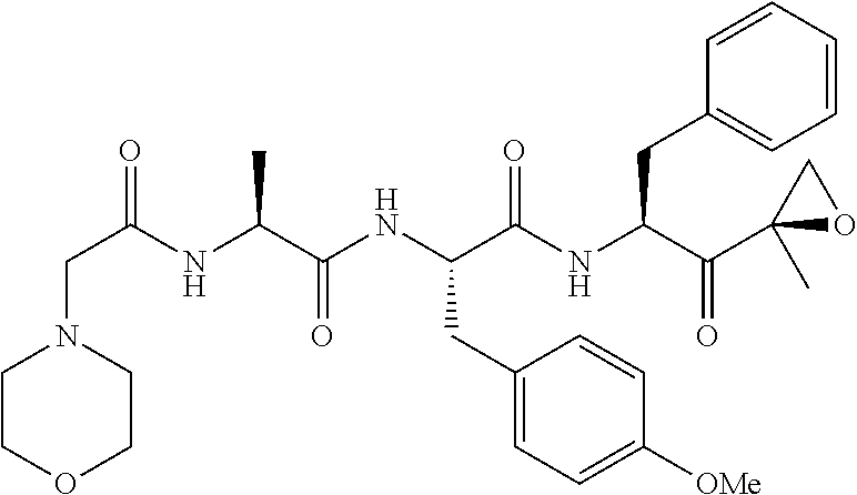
C1COCCN1CC(=O)NC(C(NC(C(NC(C(=O)C1(C)OC1)CC1=CC=CC=C1)=O)CC1=CC=C([OMe])C=C1)=O)C
